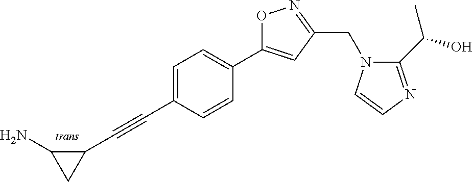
C1=C(C#CC2C(N)C2)C=CC(C2=CC(CN3C(C(O)C)=NC=C3)=NO2)=C1
